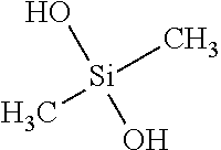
C[Si](C)(O)O
